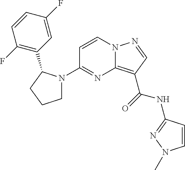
C12=C(C(=O)NC3=NN(C)C=C3)C=NN1C=CC(N1CCCC1C1=C(F)C=CC(F)=C1)=N2
